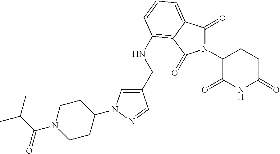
N1(C2C(=O)NC(=O)CC2)C(=O)C2=CC=CC(NCC3=CN(C4CCN(C(C(C)C)=O)CC4)N=C3)=C2C1=O
